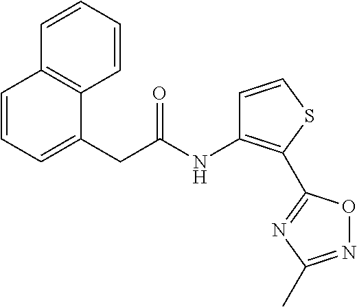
C(C(=O)NC1=C(C2=NC(C)=NO2)SC=C1)C1=CC=CC2=C1C=CC=C2
